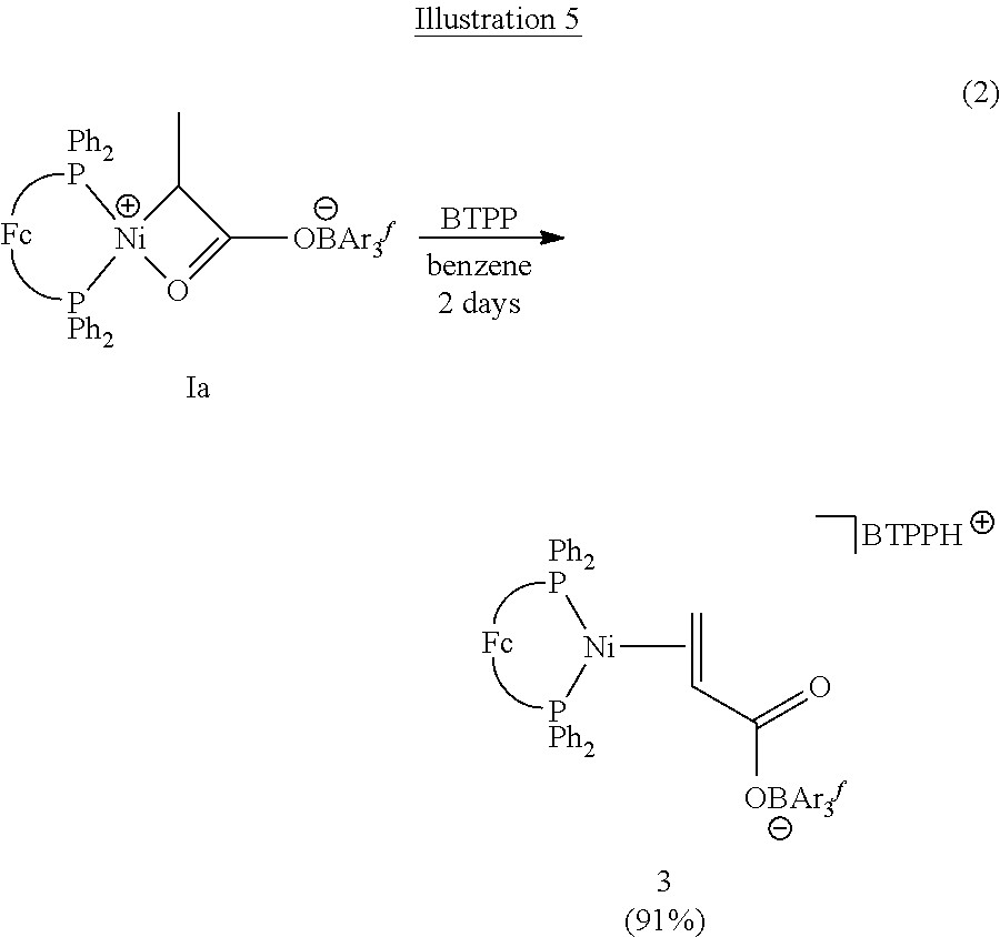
[Ph2P][Ni]1([PPh2])O=C([OBAr3f])C1C.[BTPP].[Ni](C)([Ph2P])[PPh2].C=CC([OBAr3f])=O.[3(91%)].[BTPPH]
